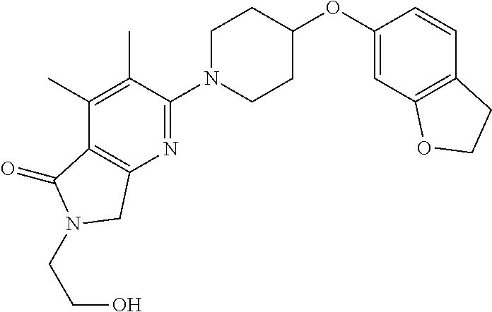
C1(OC2CCN(C3=NC4=C(C(=O)N(CCO)C4)C(C)=C3C)CC2)=CC2=C(C=C1)CCO2
